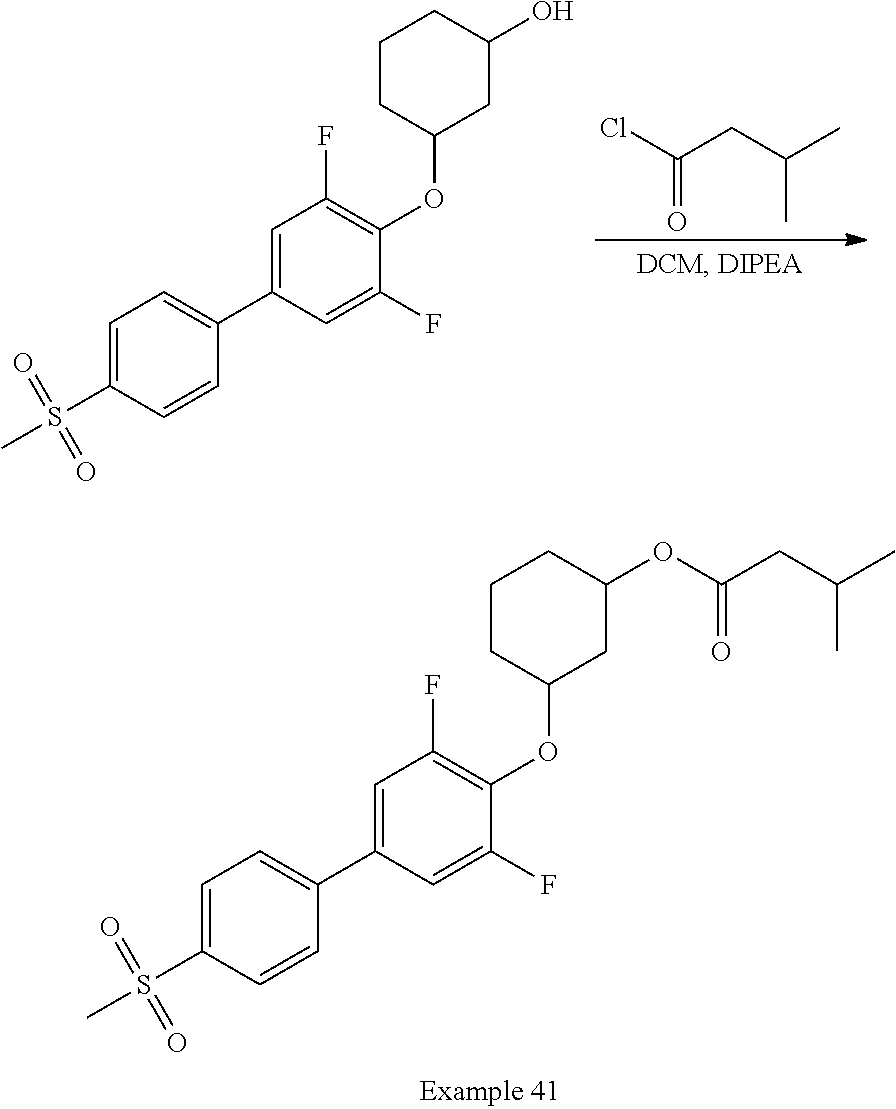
C1=C(C2=CC=C(S(C)(=O)=O)C=C2)C=C(F)C(OC2CC(O)CCC2)=C1F.C(=O)(Cl)CC(C)C.C1=C(C2=CC=C(S(C)(=O)=O)C=C2)C=C(F)C(OC2CC(OC(CC(C)C)=O)CCC2)=C1F
